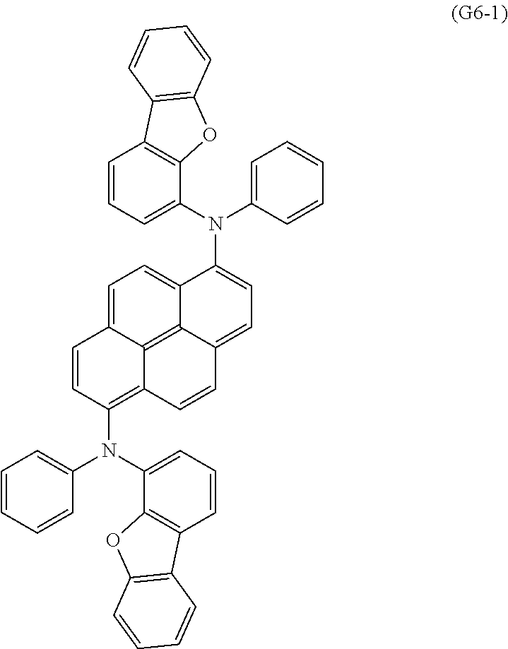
C1=CC(N(C2=CC=CC3=C2OC2=C3C=CC=C2)C2=CC=CC=C2)=C2C3=C4C(=CC=C(N(C5=CC=CC6=C5OC5=C6C=CC=C5)C5=CC=CC=C5)C4=CC=C13)C=C2
